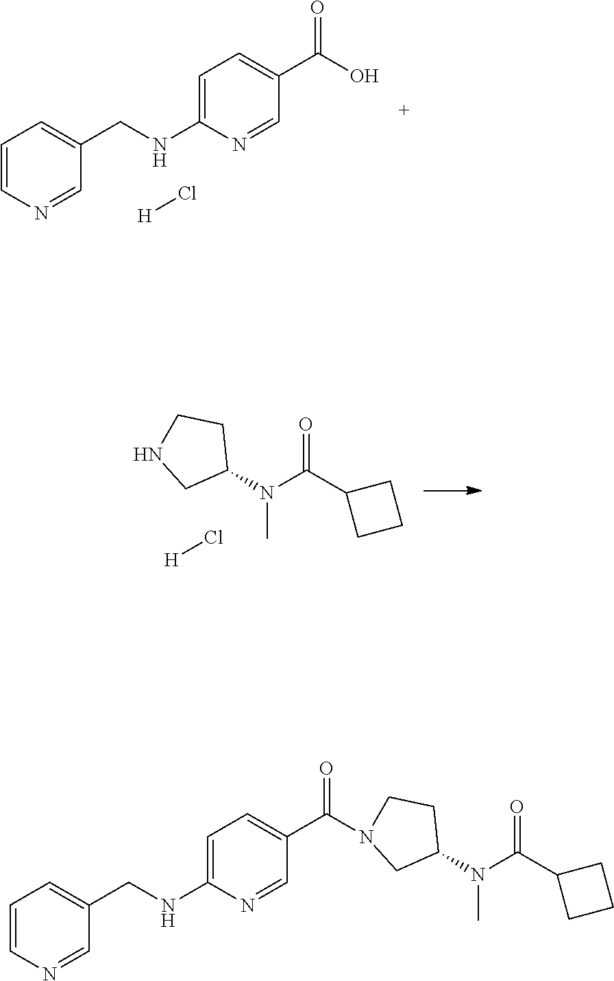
C1=CN=CC(CNC2=CC=C(C(O)=O)C=N2)=C1.[H]Cl.N(C)(C1CCNC1)C(C1CCC1)=O.[H]Cl.N(C)(C1CCN(C(C2=CC=C(NCC3=CC=CN=C3)N=C2)=O)C1)C(C1CCC1)=O
